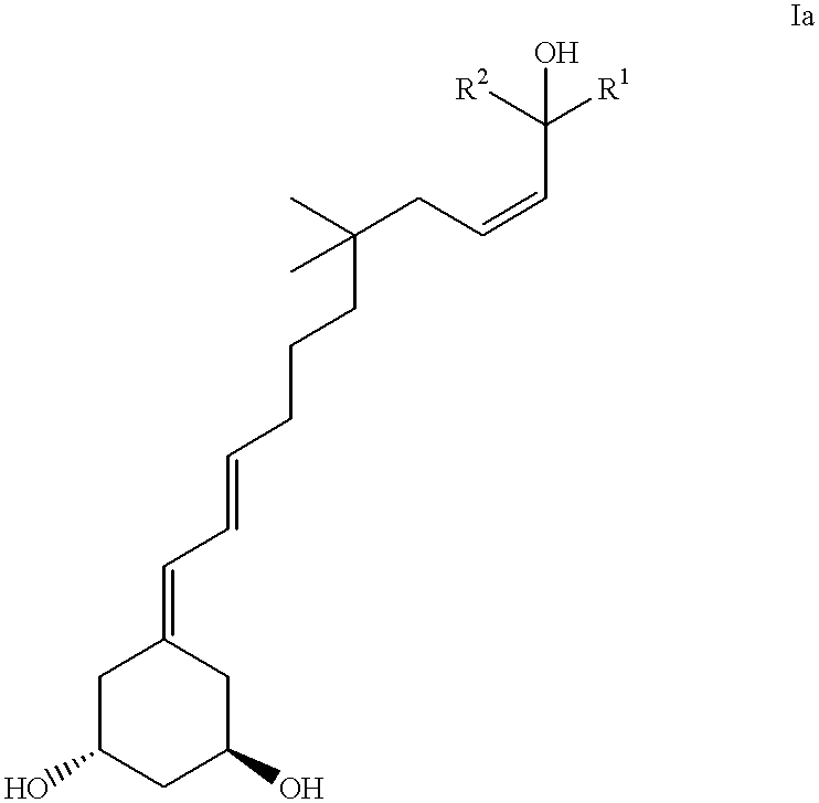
C1C(O)CC(O)CC1=CC=CCCCC(CC=CC([R1])([R2])O)(C)C
